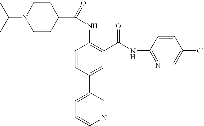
CC(C)N1CCC(C(=O)NC2=C(C(NC3=NC=C(Cl)C=C3)=O)C=C(C3=CC=CN=C3)C=C2)CC1
